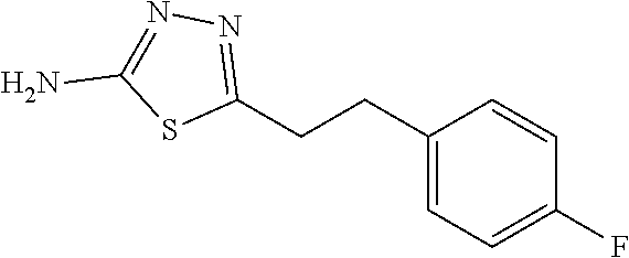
C1(CCC2=CC=C(F)C=C2)=NN=C(N)S1
